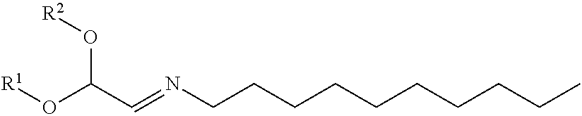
O(C(C=NCCCCCCCCCC)O[R2])[R1]
